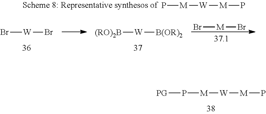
[M]([W][M]P)P[PG].Br[W]Br.[(RO)2B][W][B(OR)2].Br[M]Br.P[M][W][M]P
